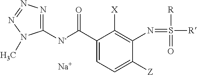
C1([N-]C(C2=CC=C([Z])C(N=S([R])([R])=O)=C2[X])=O)=NN=NN1C.[Na]
